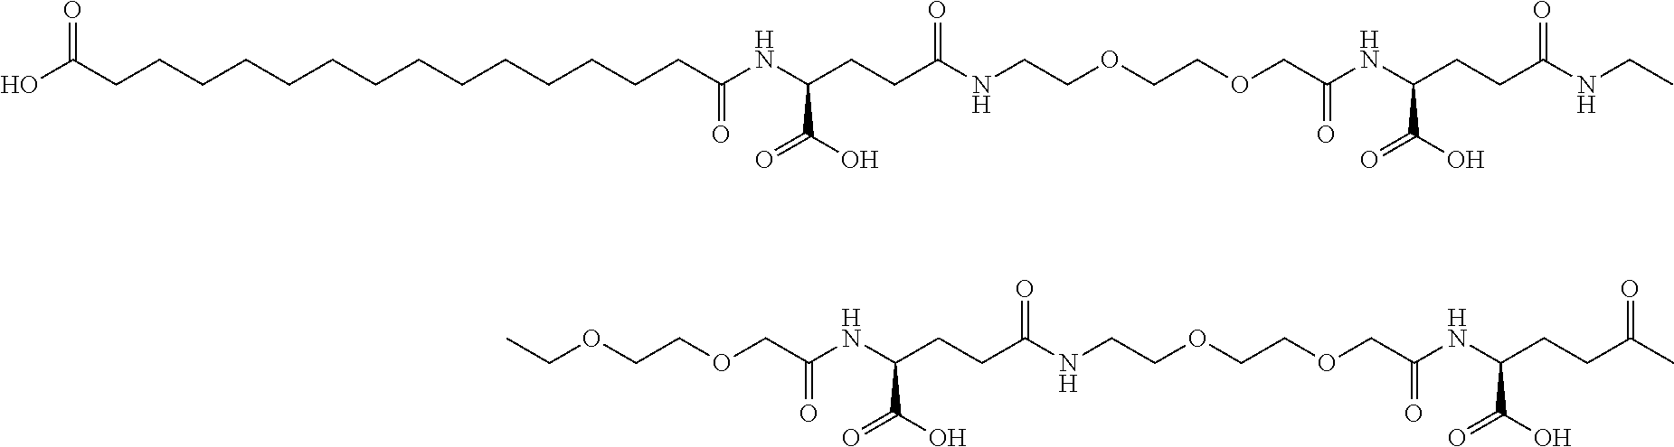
CCOCCOCC(NC(CCC(NCCOCCOCC(=O)NC(CCC(C)=O)C(O)=O)=O)C(O)=O)=O.OC(CCCCCCCCCCCCCCC(NC(CCC(NCCOCCOCC(NC(CCC(NCC)=O)C(O)=O)=O)=O)C(O)=O)=O)=O
